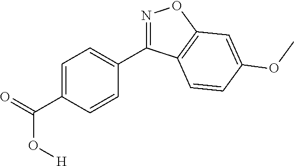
C1=CC(C(O[H])=O)=CC=C1C1=NOC2=C1C=CC(OC)=C2
